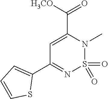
C1=C(C([H3CO])=O)N(C)S(=O)(=O)N=C1C1=CC=CS1
